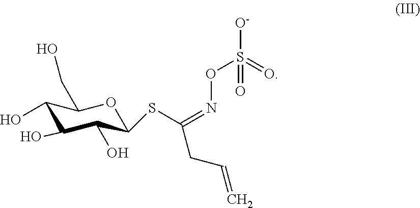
C1(O)C(O)C(O)C(SC(CC=C)=NOS(=O)(=O)[O-])OC1CO
